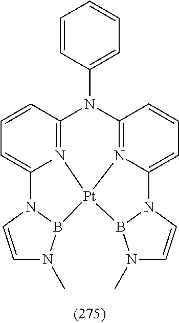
C1=CC2=N3C(=C1)N1C=CN(C)B1[Pt]31N3=C(N2C2=CC=CC=C2)C=CC=C3N2B1N(C)C=C2
